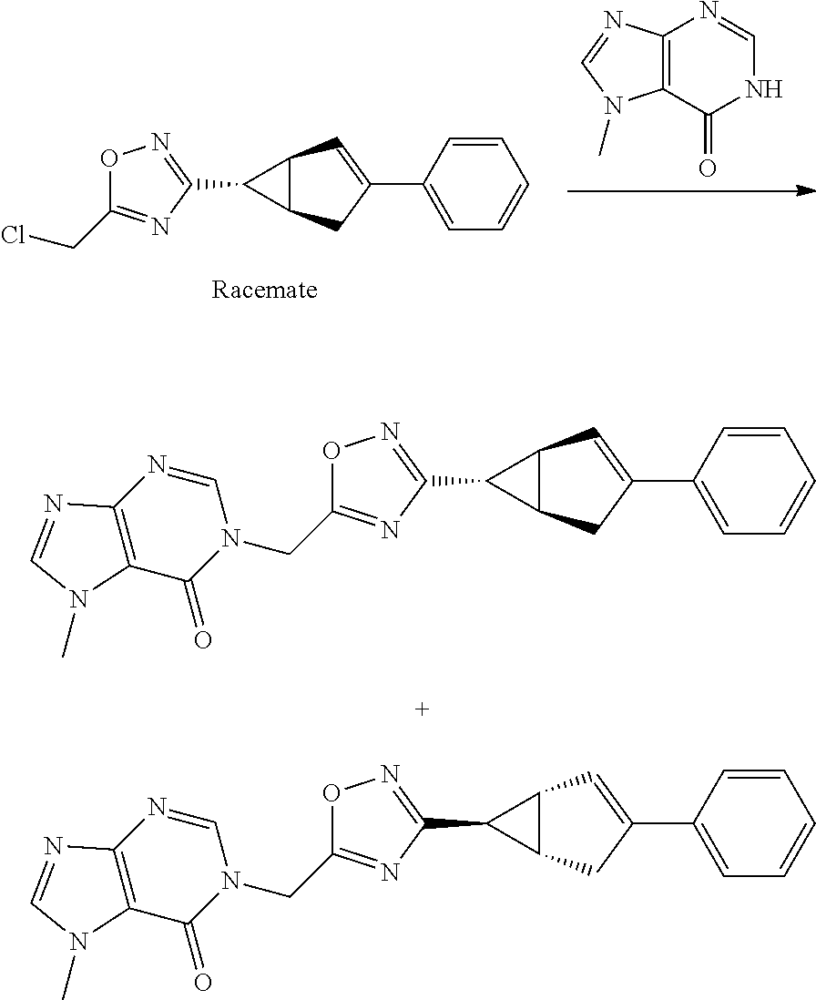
N1C=NC2=C(C1=O)N(C)C=N2.C1(CCl)=NC(C2C3C2C=C(C2=CC=CC=C2)C3)=NO1.C(N1C=NC2=C(C1=O)N(C)C=N2)C1=NC(C2C3C2C=C(C2=CC=CC=C2)C3)=NO1.C(N1C=NC2=C(C1=O)N(C)C=N2)C1=NC(C2C3C2C=C(C2=CC=CC=C2)C3)=NO1
